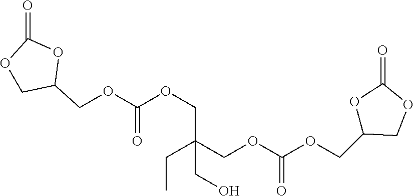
O1CC(COC(OCC(COC(OCC2OC(=O)OC2)=O)(CC)CO)=O)OC1=O
